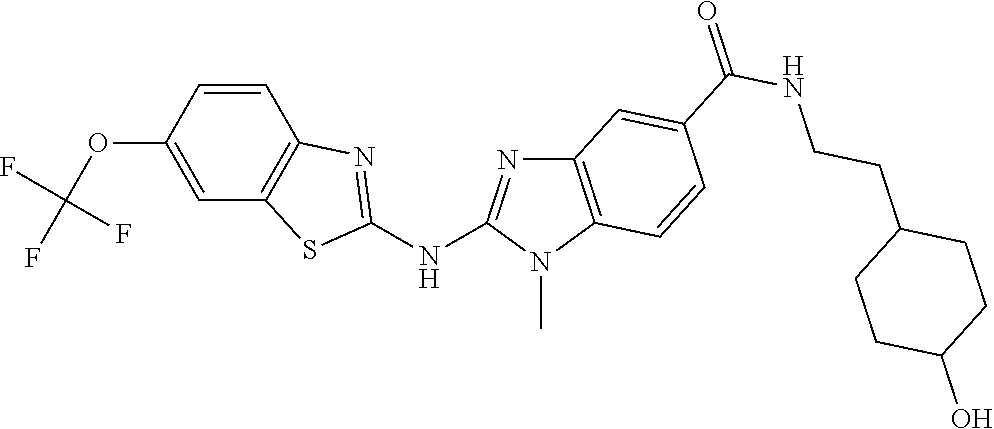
C1(OC(F)(F)F)=CC2=C(C=C1)N=C(NC1=NC3=C(N1C)C=CC(C(NCCC1CCC(O)CC1)=O)=C3)S2
